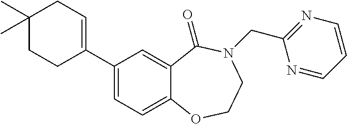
C1(C2=CCC(C)(C)CC2)=CC=C2C(=C1)C(=O)N(CC1=NC=CC=N1)CCO2
